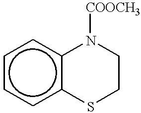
c1ccc2c(c1)N([COOCH3])CCS2
